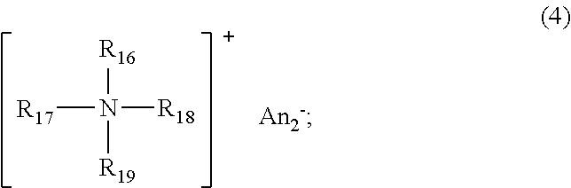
[R16]N([R19])([R18])[R17]
